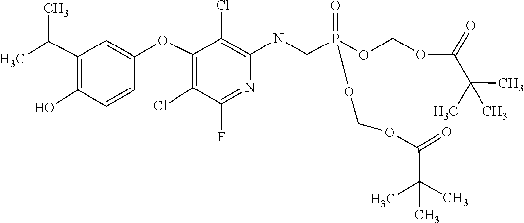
C(C(C)(C)C)(OCOP(OCOC(C(C)(C)C)=O)(CNC1=C(Cl)C(OC2=CC(C(C)C)=C(O)C=C2)=C(Cl)C(F)=N1)=O)=O
